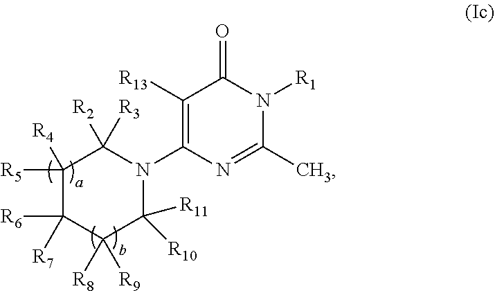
C1([R5])([R4])C([R7])([R6])C([R8])([R9])C([R10])([R11])N(C2=C([R13])C(=O)N([R1])C(C)=N2)C1([R2])[R3]
